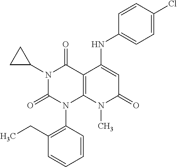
C1=CC(N2C3=C(C(=O)N(C4CC4)C2=O)C(NC2=CC=C(Cl)C=C2)=CC(=O)N3C)=C(CC)C=C1
